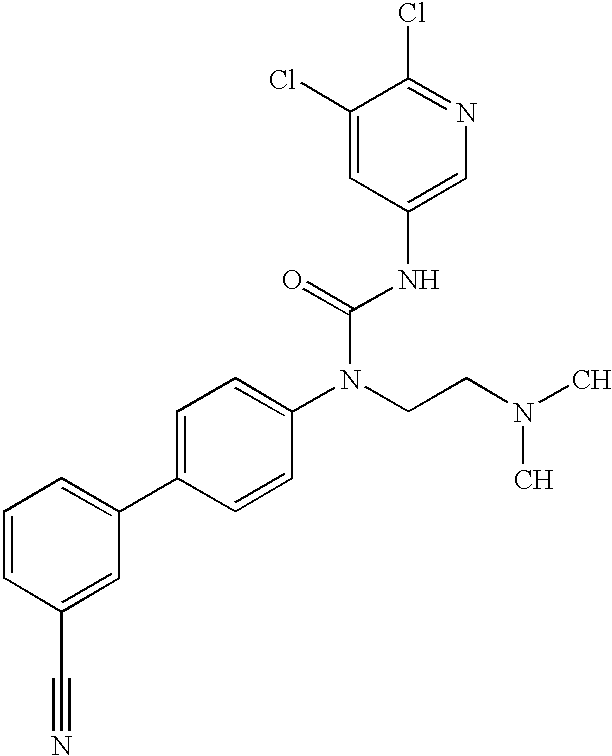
C1=CC(C#N)=CC(C2=CC=C(N(CCN(C)C)C(=O)NC3=CN=C(Cl)C(Cl)=C3)C=C2)=C1
